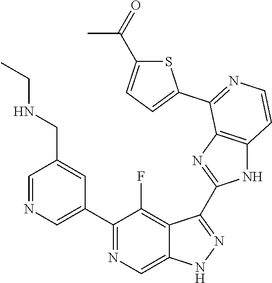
C1=NC=C(C2=NC=C3C(=C2F)C(C2=NC4=C(N2)C=CN=C4C2=CC=C(C(=O)C)S2)=NN3)C=C1CNCC
